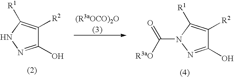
C1(O)=NNC([R1])=C1[R2].C1(O)=NN(C([R3aO])=O)C([R1])=C1[R2]
